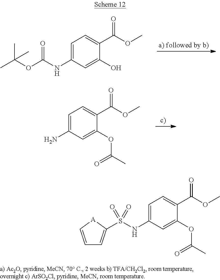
C1=C(NC(OC(C)(C)C)=O)C=C(O)C(C(=O)OC)=C1.C1=C(N)C=C(OC(=O)C)C(C(OC)=O)=C1.C1=C(NS(=O)(=O)C2=CC=C[A]2)C=C(OC(=O)C)C(C(OC)=O)=C1
